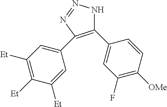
C1(C2=CC(F)=C([OMe])C=C2)=C(C2=CC([Et])=C([Et])C([Et])=C2)N=NN1
